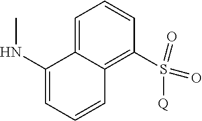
C1=C2C(=C(S(=O)(=O)[Q])C=C1)C=CC=C2NC
